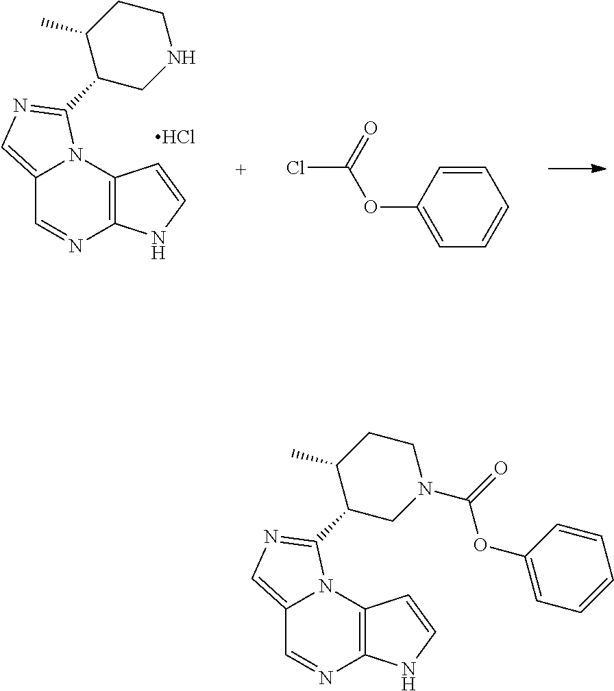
C12=CN=C(C3C(C)CCN(C(=O)OC4=CC=CC=C4)C3)N1C1=C(N=C2)NC=C1.C12=CN=C(C3C(C)CCNC3)N1C1=C(N=C2)NC=C1.Cl.C1=CC(OC(Cl)=O)=CC=C1
